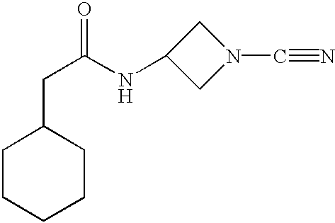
C1CCCCC1CC(=O)NC1CN(C#N)C1
